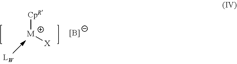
[CpR][M][X].[B-]
